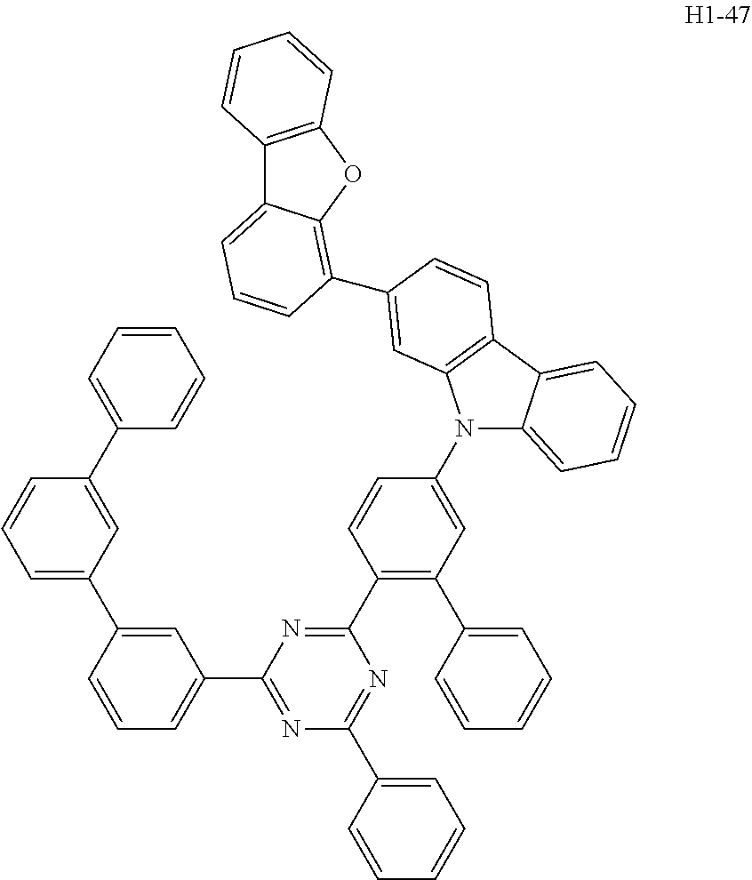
C12=C(OC3=C(C4=CC5=C(C6=CC=CC=C6N5C5=CC(C6=CC=CC=C6)=C(C6=NC(C7=CC=CC(C8=CC=CC(C9=CC=CC=C9)=C8)=C7)=NC(C7=CC=CC=C7)=N6)C=C5)C=C4)C=CC=C13)C=CC=C2
